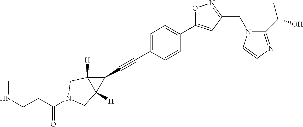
C1=C(C#CC2C3([H])C2([H])CN(C(CCNC)=O)C3)C=CC(C2=CC(CN3C(C(O)C)=NC=C3)=NO2)=C1
